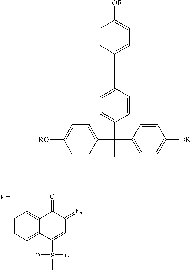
C1=CC=C2C(=C1)C(=O)C(=[N2])C=C2S(C)(=O)=O.C1=CC(C(C2=CC=C(C(C3=CC=C([OR])C=C3)(C3=CC=C([RO])C=C3)C)C=C2)(C)C)=CC=C1[OR]
